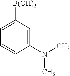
C1(N(C)C)=CC([B(OH)2])=CC=C1
